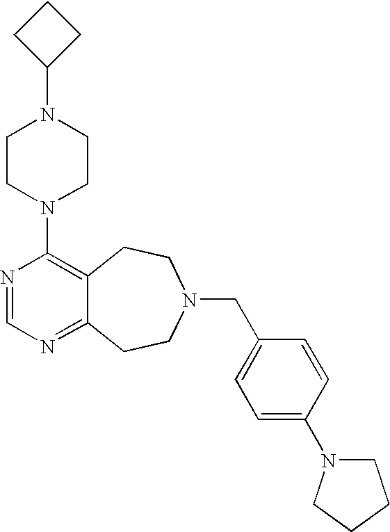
C1CC(N2CCN(C3=C4C(=NC=N3)CCN(CC3=CC=C(N5CCCC5)C=C3)CC4)CC2)C1
